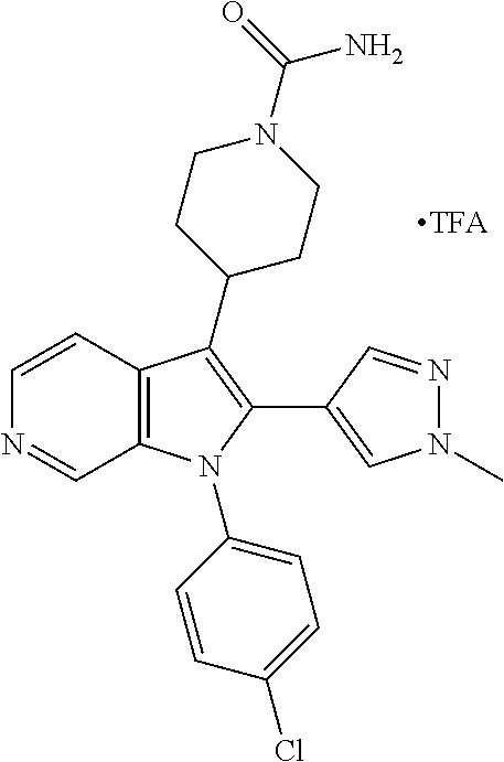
C1=CC2=C(C=N1)N(C1=CC=C(Cl)C=C1)C(C1=CN(C)N=C1)=C2C1CCN(C(=O)N)CC1
